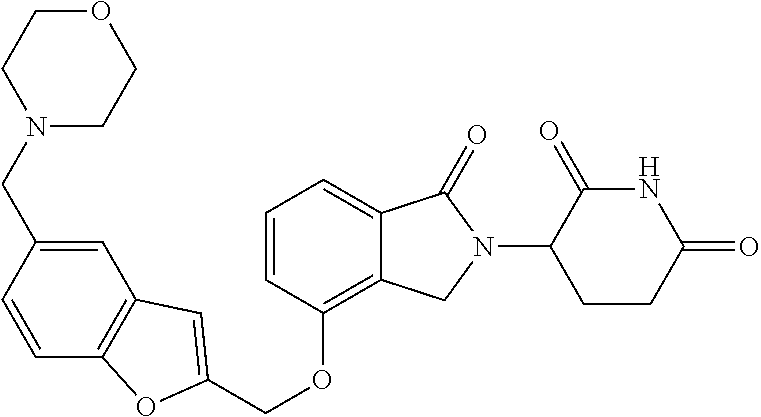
C(OC1=C2C(=CC=C1)C(=O)N(C1C(=O)NC(=O)CC1)C2)C1=CC2=C(C=CC(CN3CCOCC3)=C2)O1
